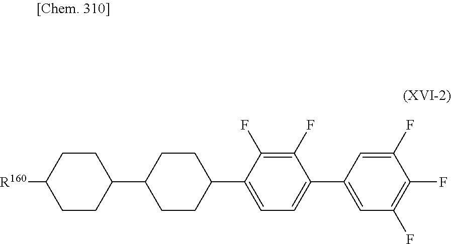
C1(C2=CC=C(C3=CC(F)=C(F)C(F)=C3)C(F)=C2F)CCC(C2CCC([R160])CC2)CC1
